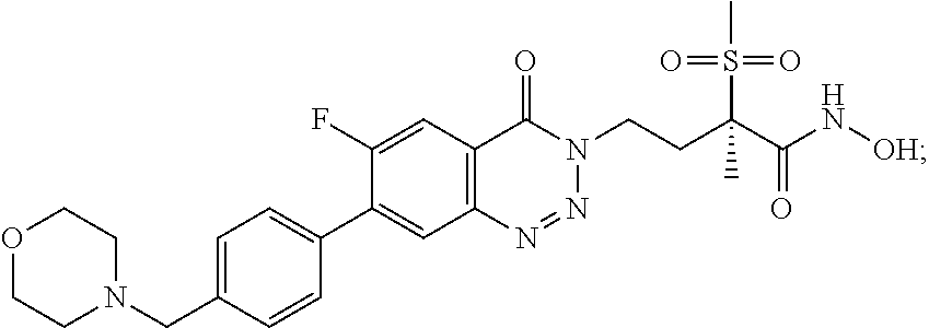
N1=NC2=C(C=C(F)C(C3=CC=C(CN4CCOCC4)C=C3)=C2)C(=O)N1CCC(S(=O)(=O)C)(C)C(N[OH])=O
